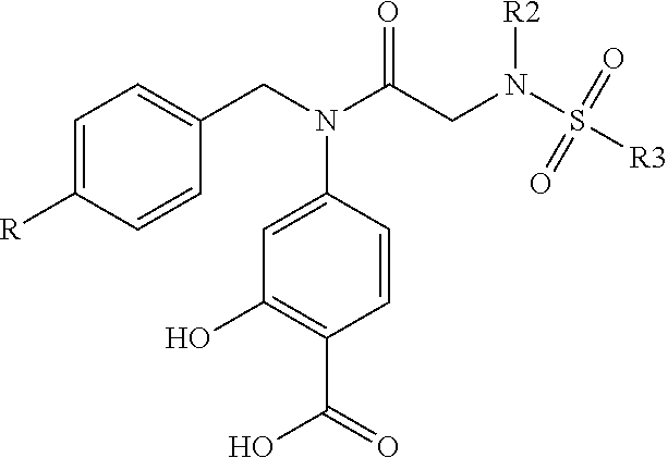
C1=CC(N(CC2=CC=C([R])C=C2)C(CN(S([R3])(=O)=O)[R2])=O)=CC(O)=C1C(=O)O
